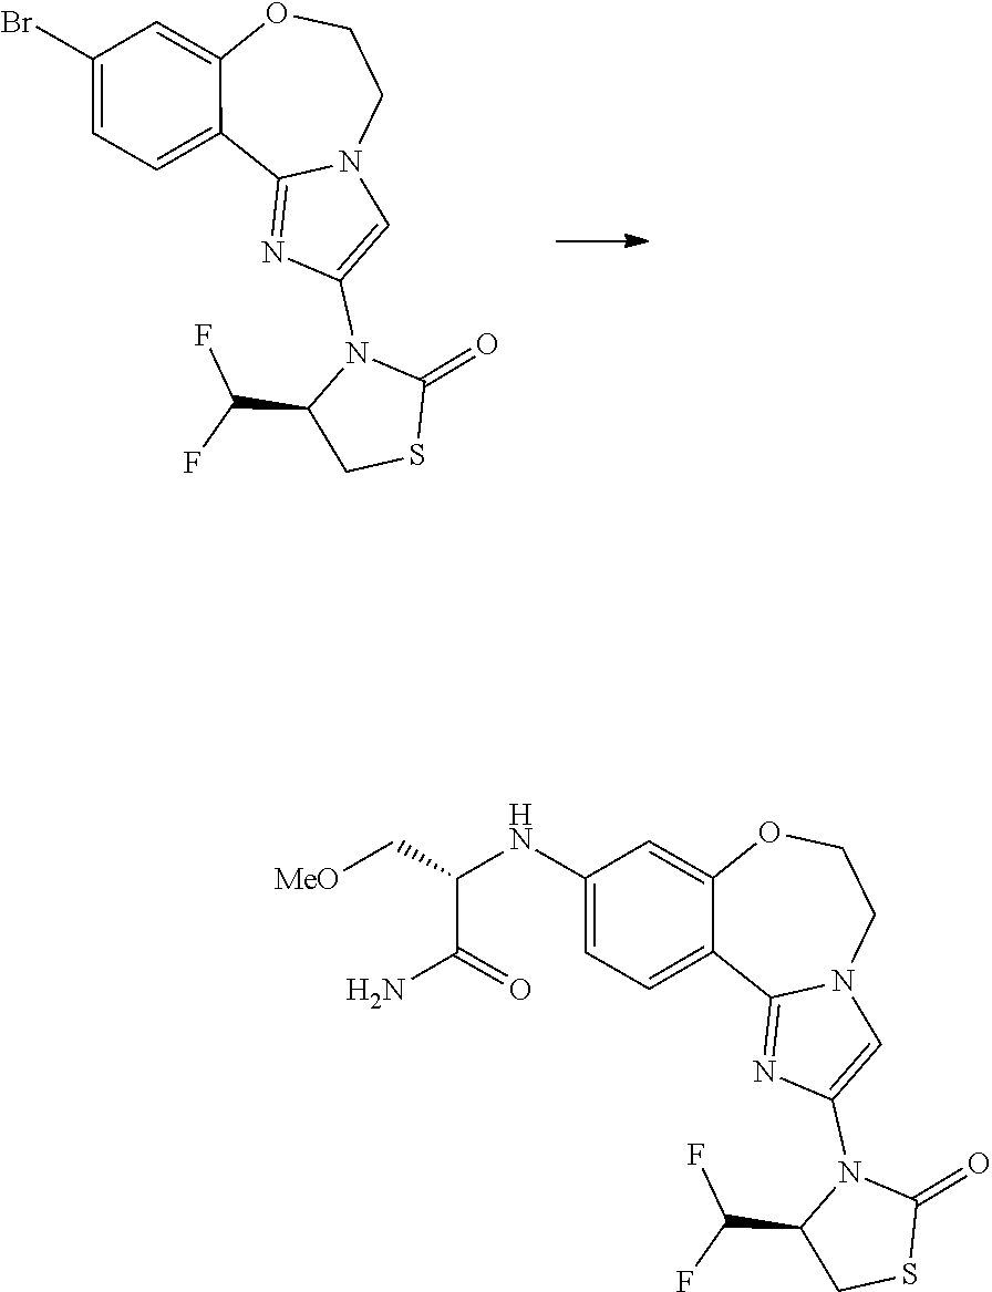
C1(=O)SCC(C(F)F)N1C1=CN2C(=N1)C1=CC=C(Br)C=C1OCC2.C1(=O)SCC(C(F)F)N1C1=CN2C(=N1)C1=CC=C(NC(C(=O)N)C[MeO])C=C1OCC2
